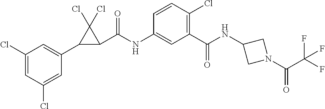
C1(Cl)=CC(Cl)=CC(C2C(C(NC3=CC(C(NC4CN(C(=O)C(F)(F)F)C4)=O)=C(Cl)C=C3)=O)C2(Cl)Cl)=C1
